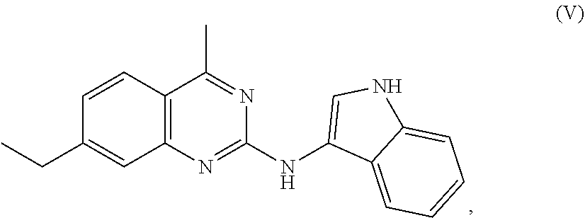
C12=C(N=C(NC3=CNC4=CC=CC=C34)N=C1C)C=C(CC)C=C2
